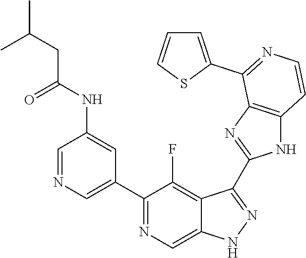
C1=NC=C(C2=NC=C3C(=C2F)C(C2=NC4=C(N2)C=CN=C4C2=CC=CS2)=NN3)C=C1NC(=O)CC(C)C
